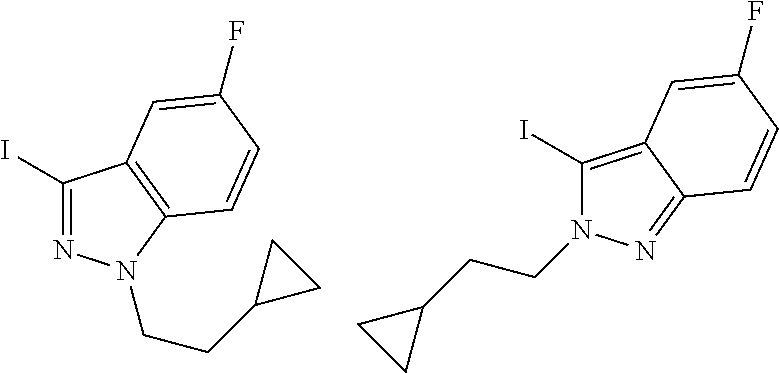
C1(I)=C2C(=NN1CCC1CC1)C=CC(F)=C2.C1(I)=NN(CCC2CC2)C2=C1C=C(F)C=C2
